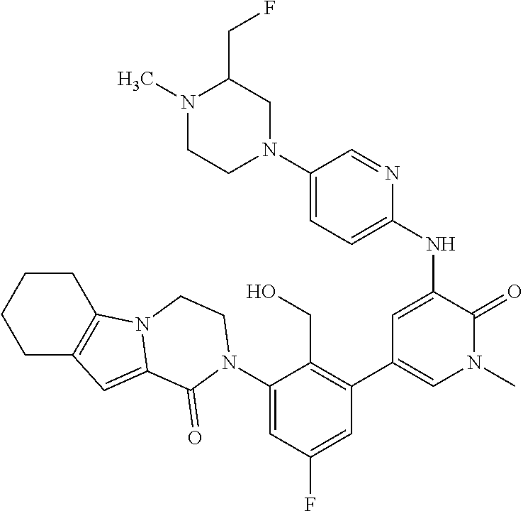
N(C1=CC(C2=C(CO)C(N3C(=O)C4=CC5=C(CCCC5)N4CC3)=CC(F)=C2)=CN(C)C1=O)C1=CC=C(N2CC(CF)N(C)CC2)C=N1
